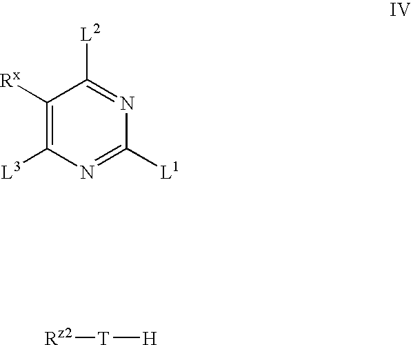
C1([Rx])=C([L3])N=C([L1])N=C1[L2].[Rz2][T][H]
